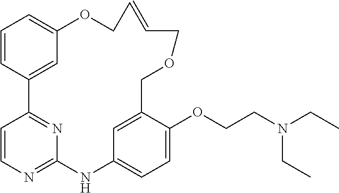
C1=CC2=CC(=C1)OCC=CCOCC1=CC(=CC=C1OCCN(CC)CC)NC1=NC=CC2=N1
